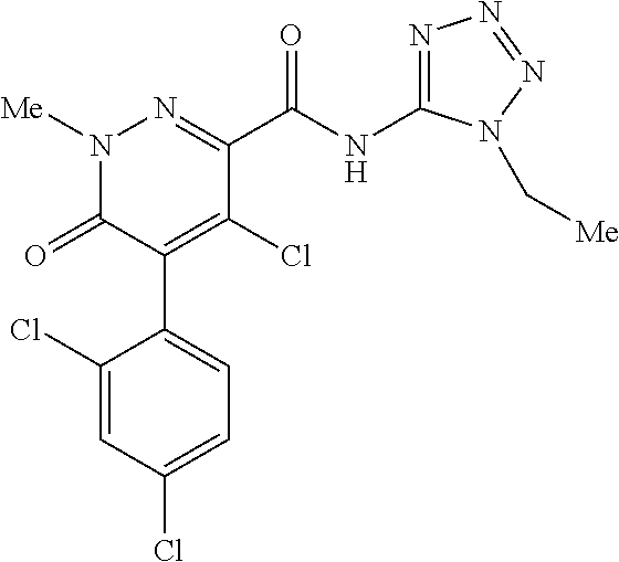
C1(C(NC2=NN=NN2C[Me])=O)=NN([Me])C(=O)C(C2=CC=C(Cl)C=C2Cl)=C1Cl
